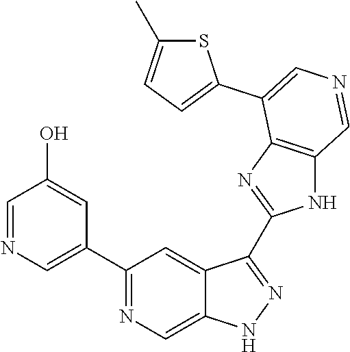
C1(C2=CN=CC(O)=C2)=NC=C2C(=C1)C(C1=NC3=C(N1)C=NC=C3C1=CC=C(C)S1)=NN2
